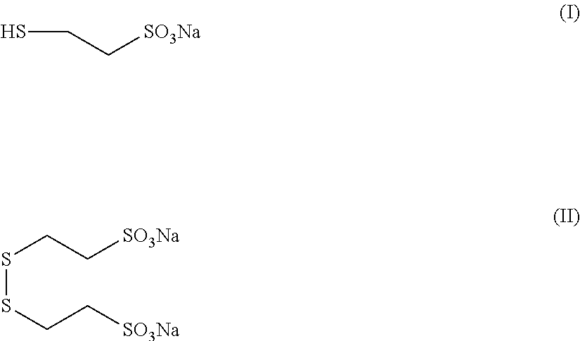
SCC[SO3Na].S(SCC[SO3Na])CC[SO3Na]
